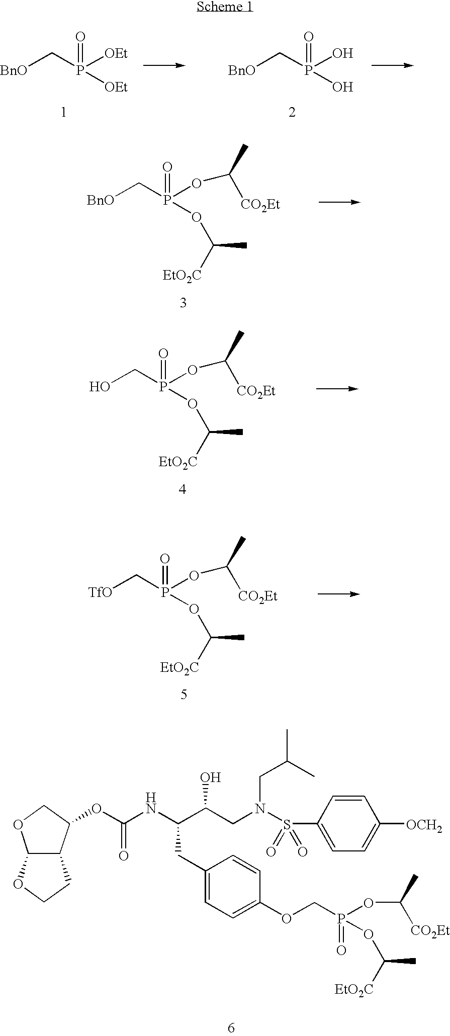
[BnO]CP([OEt])([OEt])=O.[BnO]CP(O)(O)=O.[BnO]CP(OC(C)[CO2Et])(OC([EtO2C])C)=O.OCP(OC(C)[CO2Et])(OC([EtO2C])C)=O.[TfO]CP(OC(C)[CO2Et])(OC([EtO2C])C)=O.C(CN(CC(C)C)S(C1=CC=C([OCH2])C=C1)(=O)=O)(O)C(CC1=CC=C(OCP(=O)(OC(C)[CO2Et])OC([EtO2C])C)C=C1)NC(OC1C2C(OC1)OCC2)=O
